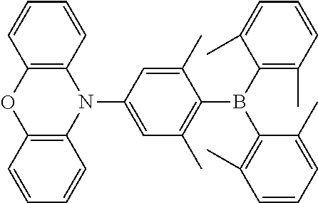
C12=C(C=CC=C1)N(C1=CC(C)=C(B(C3=C(C)C=CC=C3C)C3=C(C)C=CC=C3C)C(C)=C1)C1=C(O2)C=CC=C1
